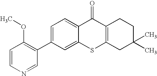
C1=C(C2=C(OC)C=CN=C2)C=C2C(=C1)C(=O)C1=C(S2)CC(C)(C)CC1
